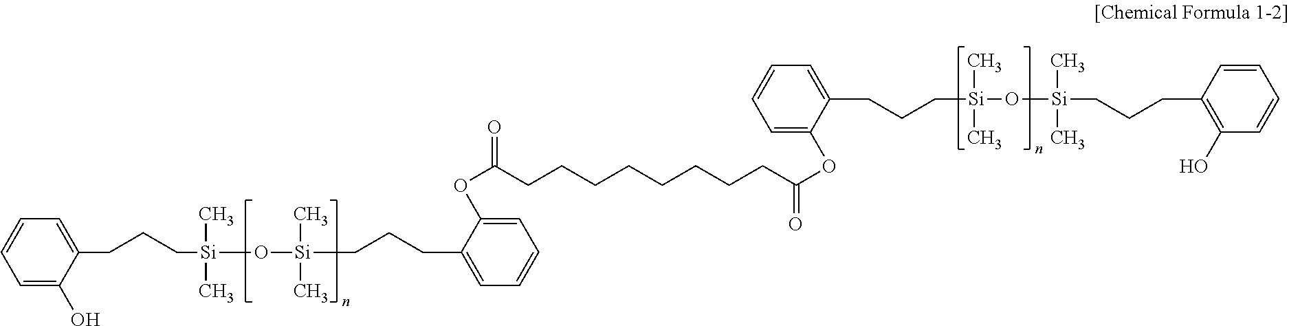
C1=C(O)C(CCC[Si](O[Si](CCCC2=CC=CC=C2OC(CCCCCCCCC(OC2=CC=CC=C2CCC[Si](O[Si](CCCC2=C(O)C=CC=C2)(C)C)(C)C)=O)=O)(C)C)(C)C)=CC=C1
